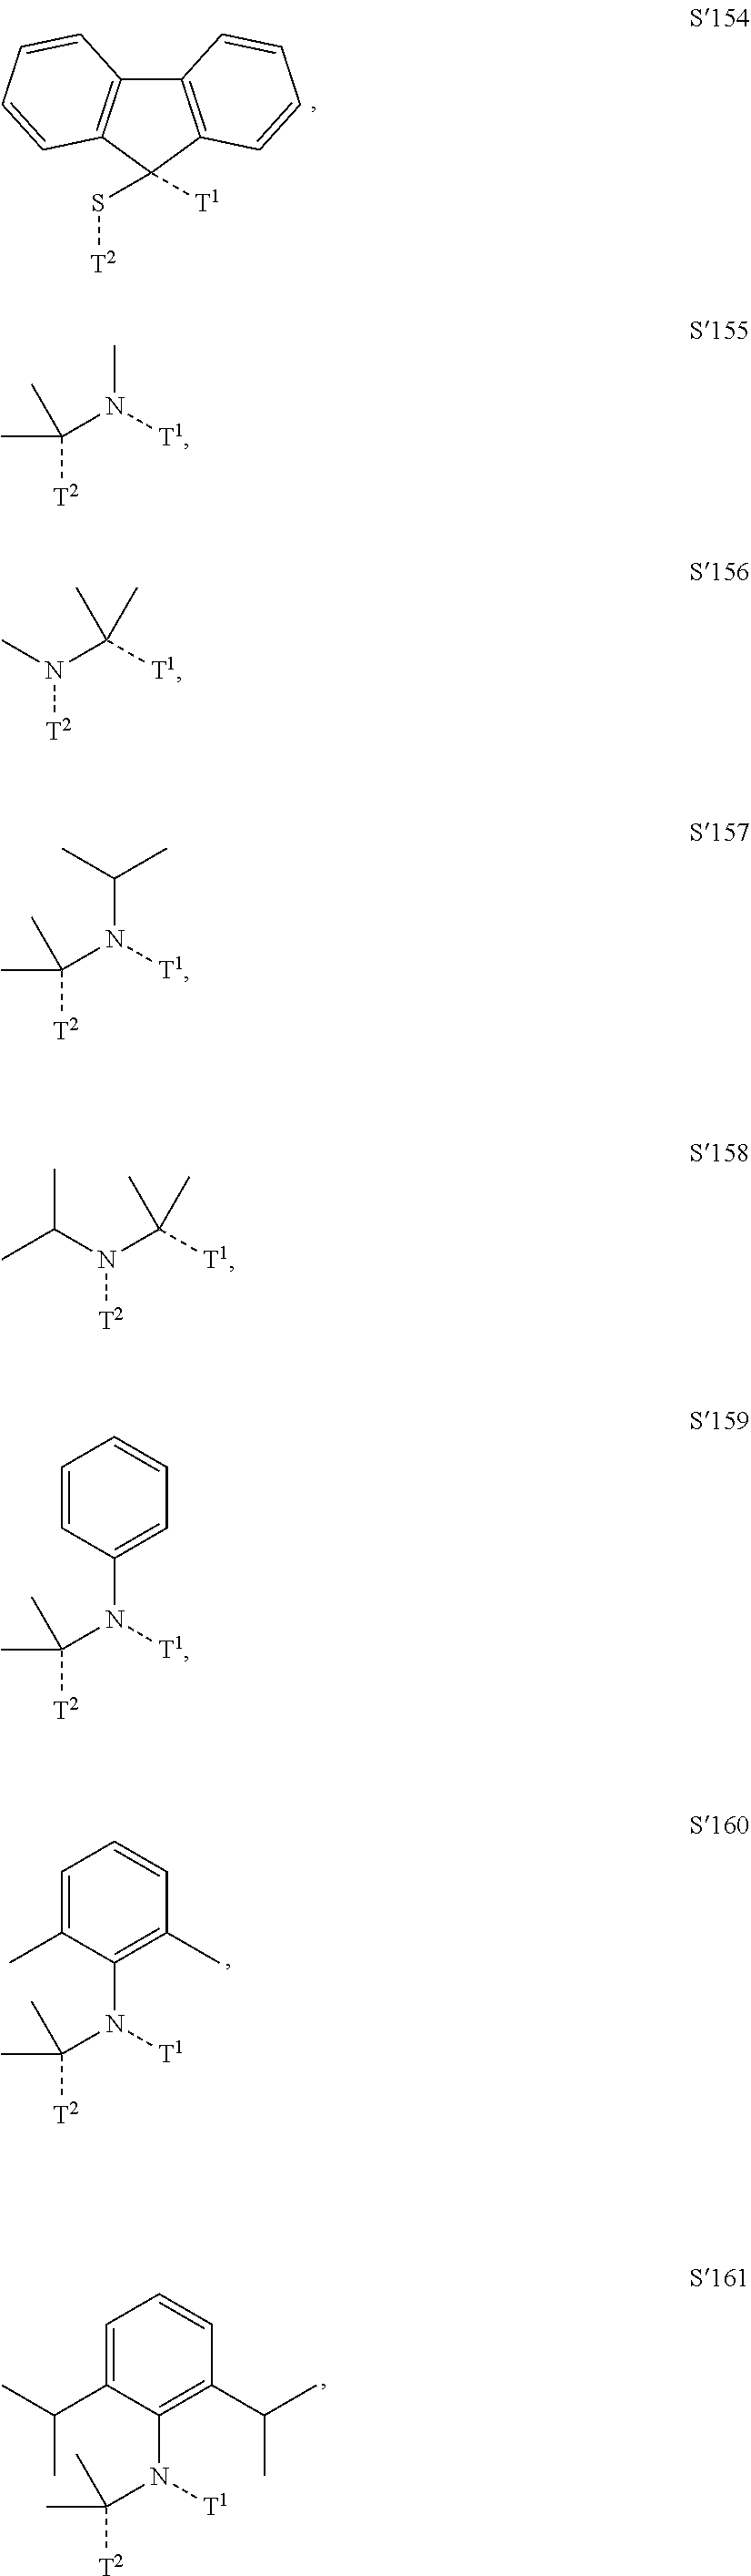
C([T2])(N([T1])C1=C(C)C=CC=C1C)(C)C.C([T2])(N([T1])C1=C(C(C)C)C=CC=C1C(C)C)(C)C.S([T2])C1([T1])C2=C(C3=C1C=CC=C3)C=CC=C2.C([T2])(N([T1])C)(C)C.N([T2])(C([T1])(C)C)C.C([T2])(N([T1])C(C)C)(C)C.N([T2])(C([T1])(C)C)C(C)C.C([T2])(N([T1])C1=CC=CC=C1)(C)C
